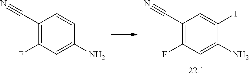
C1(C#N)=C(F)C=C(N)C=C1.C1(C#N)=C(F)C=C(N)C(I)=C1
